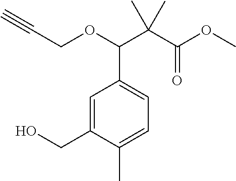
C1=C(CO)C(C)=CC=C1C(OCC#C)C(C(=O)OC)(C)C
